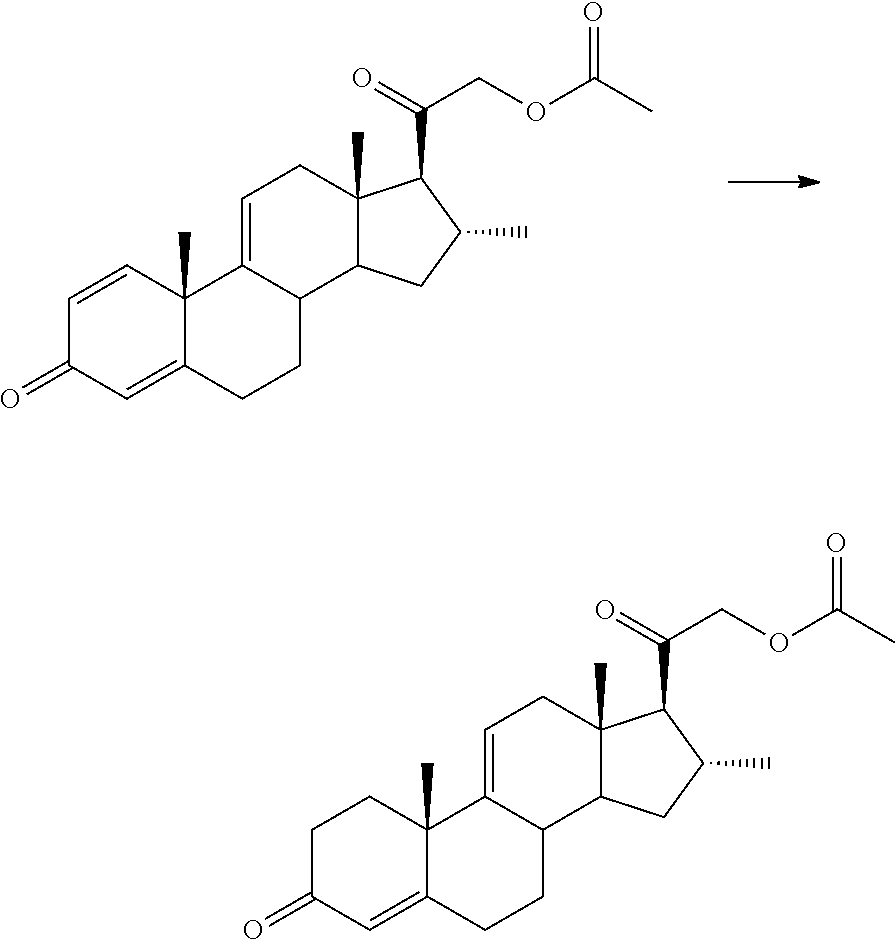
C1=CC2(C)C(=CC1=O)CCC1C2=CCC2(C)C1CC(C)C2C(=O)COC(C)=O.C1C(=O)C=C2C(C)(C1)C1=CCC3(C)C(C1CC2)CC(C)C3C(=O)COC(C)=O
